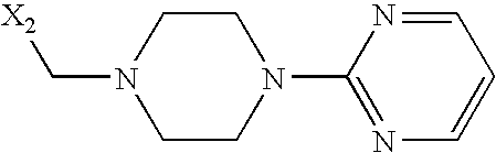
[X2]CN1CCN(C2=NC=CC=N2)CC1
